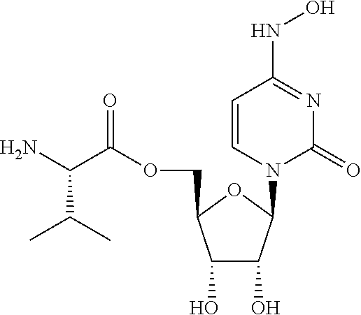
C1(O)C(O)C(N2C(=O)N=C(NO)C=C2)OC1COC(C(N)C(C)C)=O
